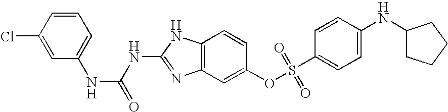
C12=C(C=C(OS(C3=CC=C(NC4CCCC4)C=C3)(=O)=O)C=C1)N=C(NC(=O)NC1=CC=CC(Cl)=C1)N2
